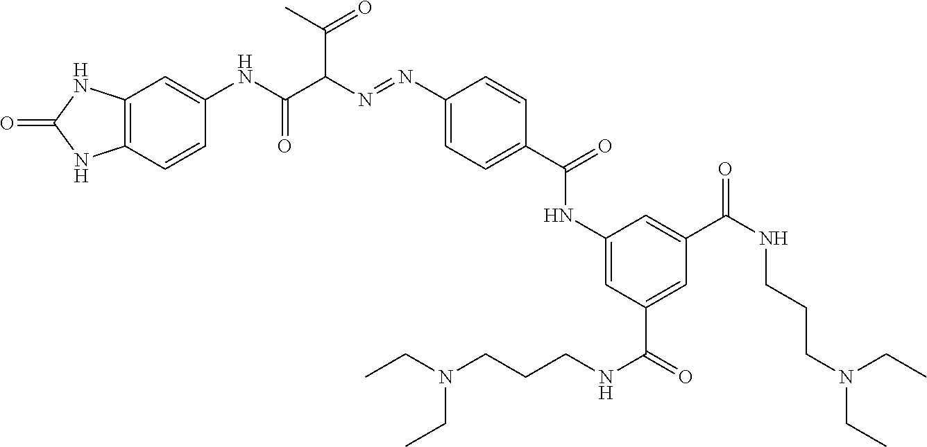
C12=C(C=CC(NC(C(N=NC3=CC=C(C(=O)NC4=CC(C(=O)NCCCN(CC)CC)=CC(C(NCCCN(CC)CC)=O)=C4)C=C3)C(=O)C)=O)=C1)NC(=O)N2
